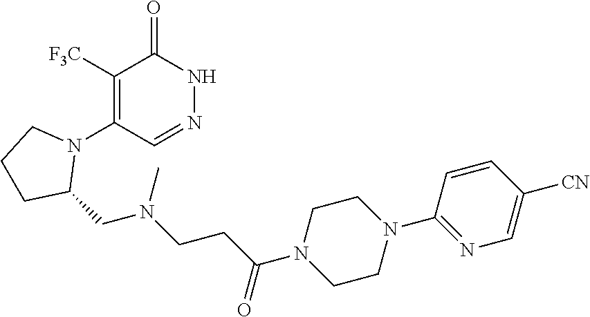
C1([F3C])=C(N2CCCC2CN(CCC(N2CCN(C3=NC=C([CN])C=C3)CC2)=O)C)C=NNC1=O
